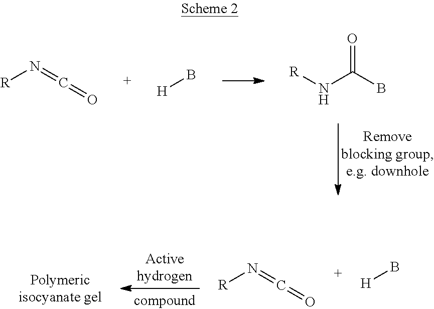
[R]N=C=O.[H]B.[R]NC(B)=O.[H]B.[R]N=C=O
